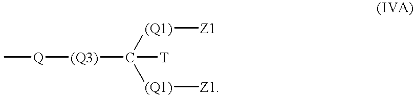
C[Q][(Q3)]C([T])([(Q1)][Z1])[(Q1)][Z1]
